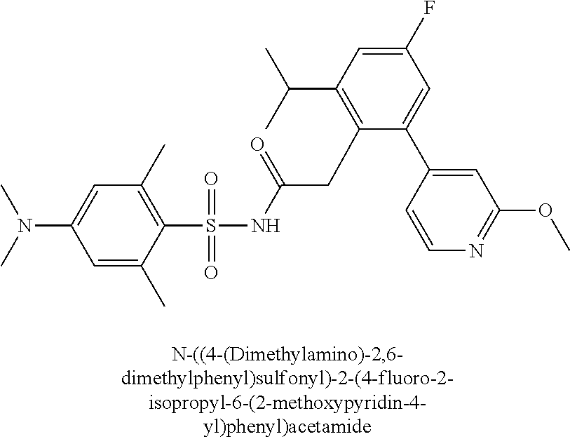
S(=O)(=O)(NC(CC1=C(C(C)C)C=C(F)C=C1C1=CC(OC)=NC=C1)=O)C1=C(C)C=C(N(C)C)C=C1C
